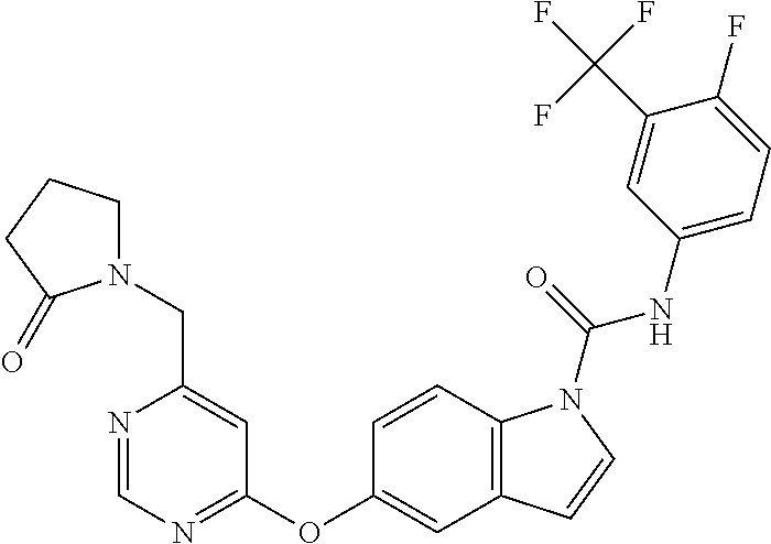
N1=CN=C(OC2=CC3=C(C=C2)N(C(NC2=CC=C(F)C(C(F)(F)F)=C2)=O)C=C3)C=C1CN1CCCC1=O
